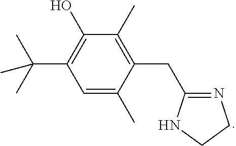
C1=C(C)C(CC2=NCCN2)=C(C)C(O)=C1C(C)(C)C
